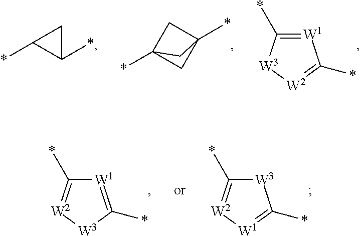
C1(*)CC1*.*C12CC(*)(C1)C2.[W1]1=C(*)[W3][W2]=C1*.[W3]1C(*)=[W2][W1]=C1*.[W1]1=C(*)[W3][W2]=C1*
